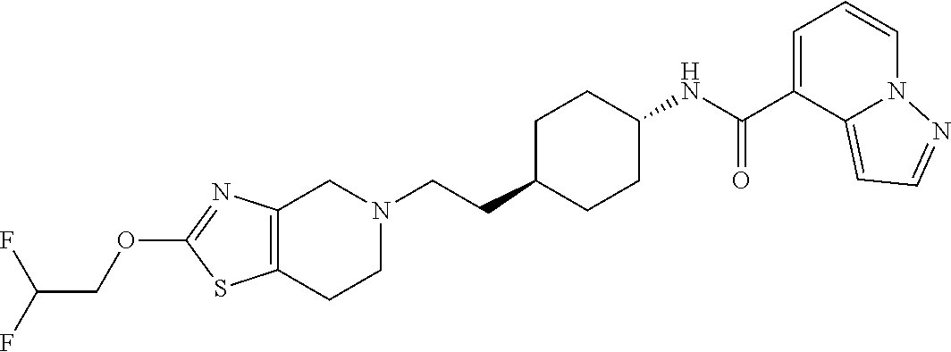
C1(OCC(F)F)=NC2=C(S1)CCN(CCC1CCC(NC(C3=CC=CN4C3=CC=N4)=O)CC1)C2
